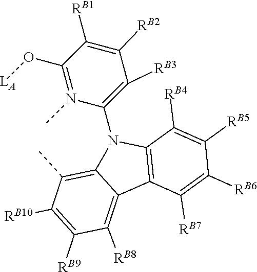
C1(C)=C2C(=C([RB8])C([RB9])=C1[RB10])C1=C(N2C2=C([RB3])C([RB2])=C([RB1])C(O[LA])=N2C)C([RB4])=C([RB5])C([RB6])=C1[RB7]
